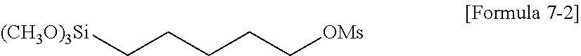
[(CH3O)3Si]CCCCC[OMs]
